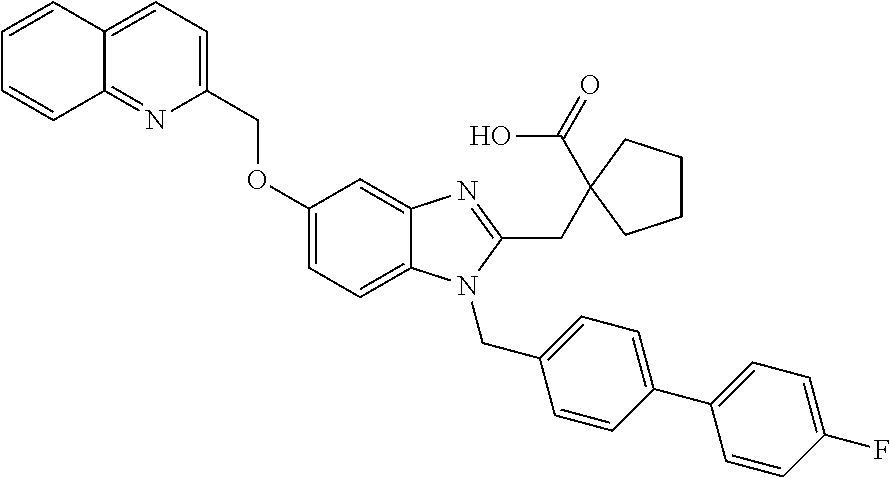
O(C1=CC=C2C(=C1)N=C(CC1(C(=O)O)CCCC1)N2CC1=CC=C(C2=CC=C(F)C=C2)C=C1)CC1=CC=C2C(=N1)C=CC=C2
